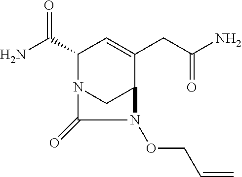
NC(C1N2CC(C(CC(N)=O)=C1)N(OCC=C)C2=O)=O
